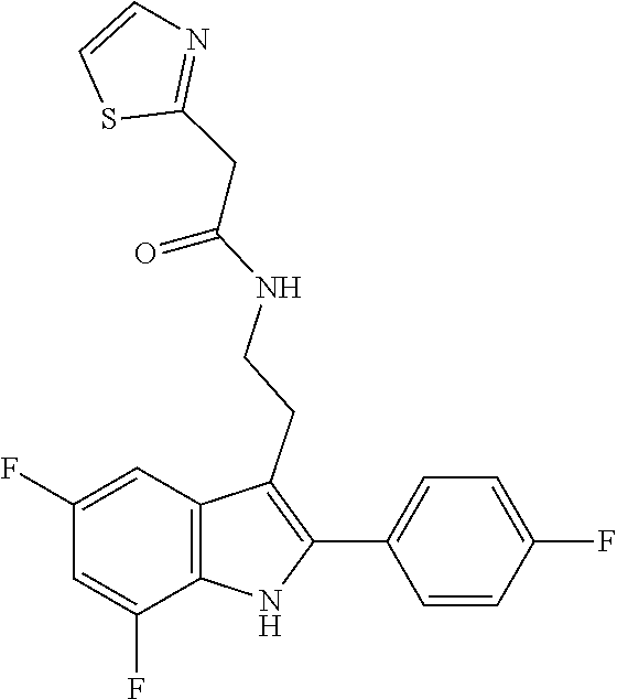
C1=CSC(CC(NCCC2=C(C3=CC=C(F)C=C3)NC3=C2C=C(F)C=C3F)=O)=N1
